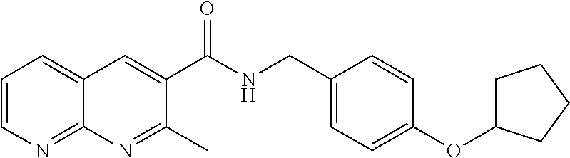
C1=CN=C2C(=C1)C=C(C(NCC1=CC=C(OC3CCCC3)C=C1)=O)C(C)=N2
